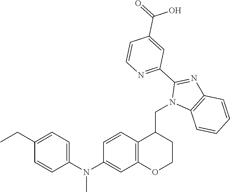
C1=C(CC)C=CC(N(C2=CC3=C(C=C2)C(CN2C4=C(N=C2C2=NC=CC(C(=O)O)=C2)C=CC=C4)CCO3)C)=C1
